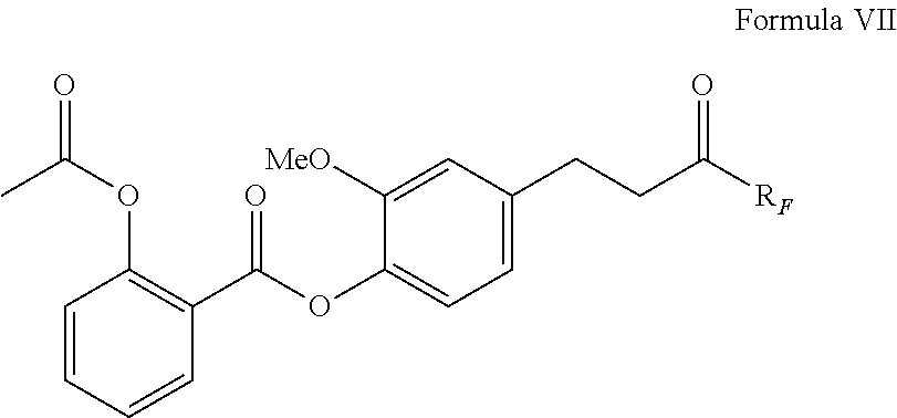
C1=CC=CC(C(OC2=CC=C(CCC([RF])=O)C=C2[MeO])=O)=C1OC(=O)C
